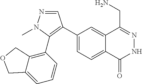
C1(C2=C(C3=C4C(=CC=C3)COC4)N(C)N=C2)=CC=C2C(=C1)C(CN)=NNC2=O
